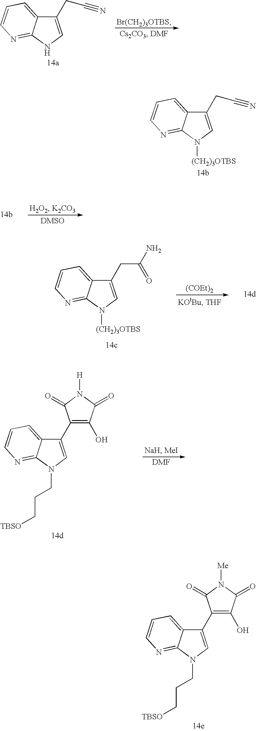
C1(CC#N)=CNC2=NC=CC=C12.C1(CC#N)=CN([(CH2)3OTBS])C2=NC=CC=C12.C1(C2=CN(CCC[TBSO])C3=NC=CC=C23)=C(O)C(=O)N([H])C1=O.C1(C2=CN(CCC[TBSO])C3=NC=CC=C23)=C(O)C(=O)N([Me])C1=O.C1(CC(=O)N)=CN([(CH2)3OTBS])C2=NC=CC=C12.[(COEt)2]
